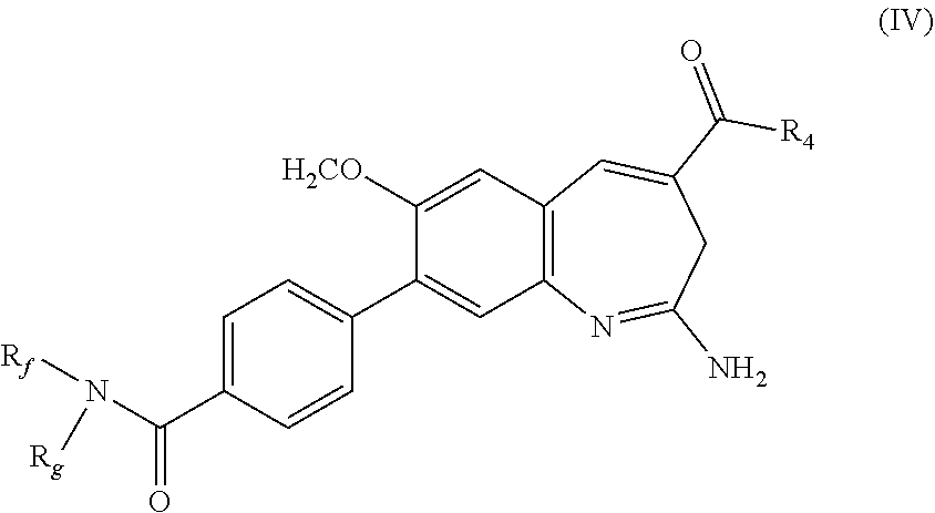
C1([H2CO])=CC2=C(C=C1C1=CC=C(C(N([Rg])[Rf])=O)C=C1)N=C(N)CC(C(=O)[R4])=C2
